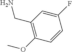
C1=C(F)C=CC(OC)=C1CN
